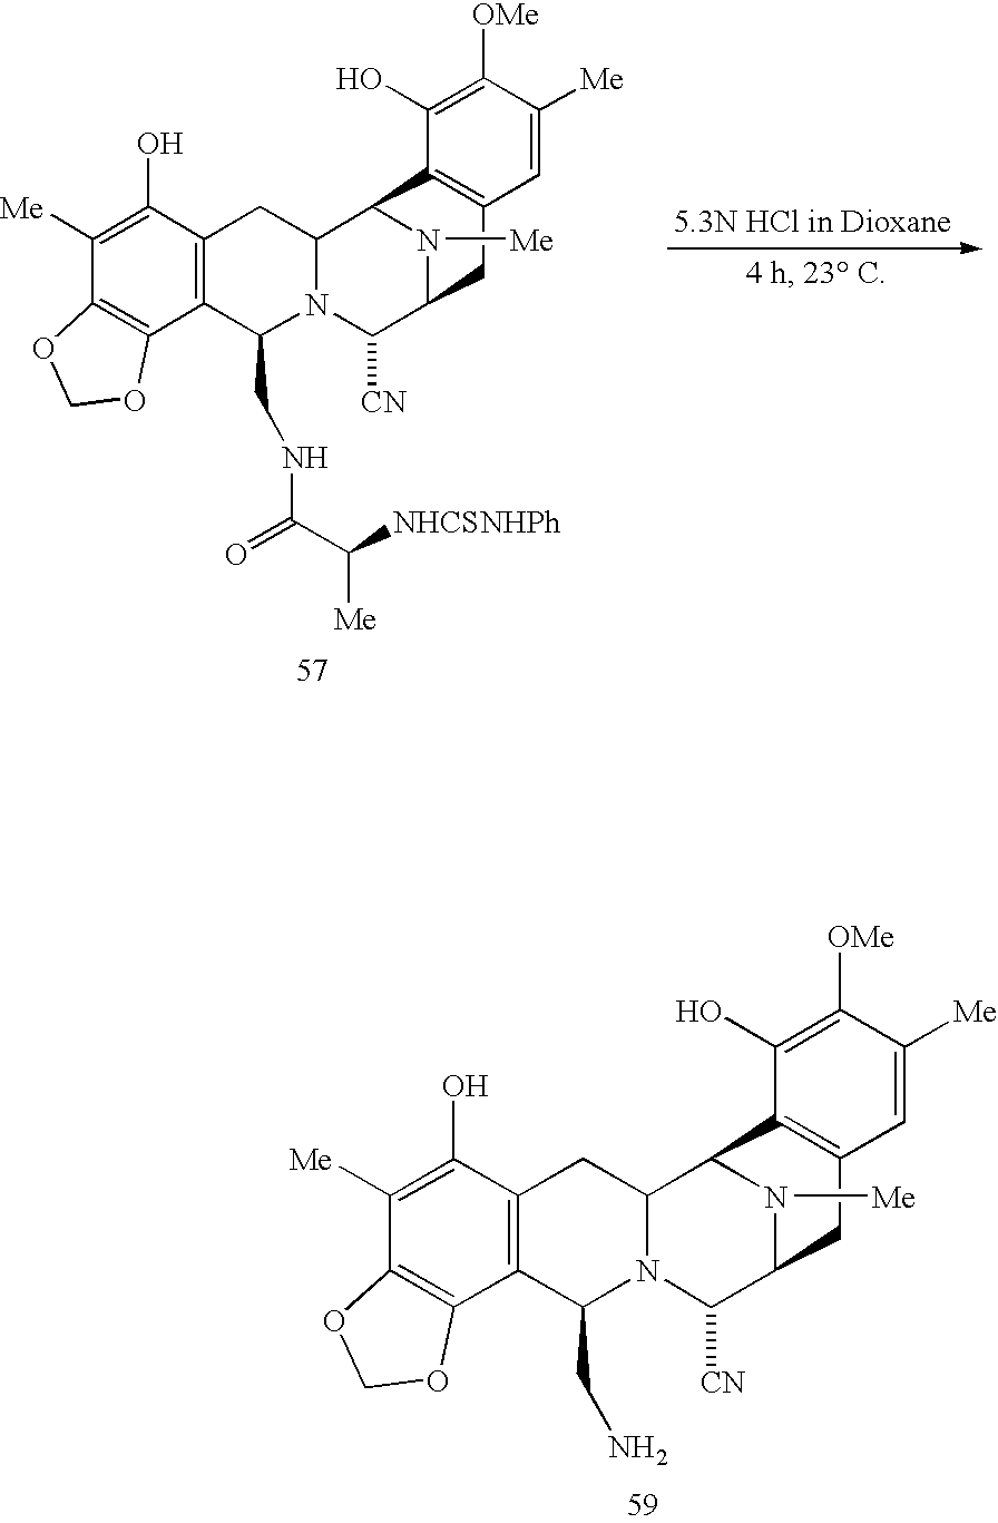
C1(O)=C([Me])C2=C(C3=C1CC1N(C3CNC(C([Me])[NHCSNHPh])=O)C([CN])C3CC4=C(C1N3[Me])C(O)=C([OMe])C([Me])=C4)OCO2.C1(O)=C([Me])C2=C(C3=C1CC1N(C3CN)C([CN])C3CC4=C(C1N3[Me])C(O)=C([OMe])C([Me])=C4)OCO2
